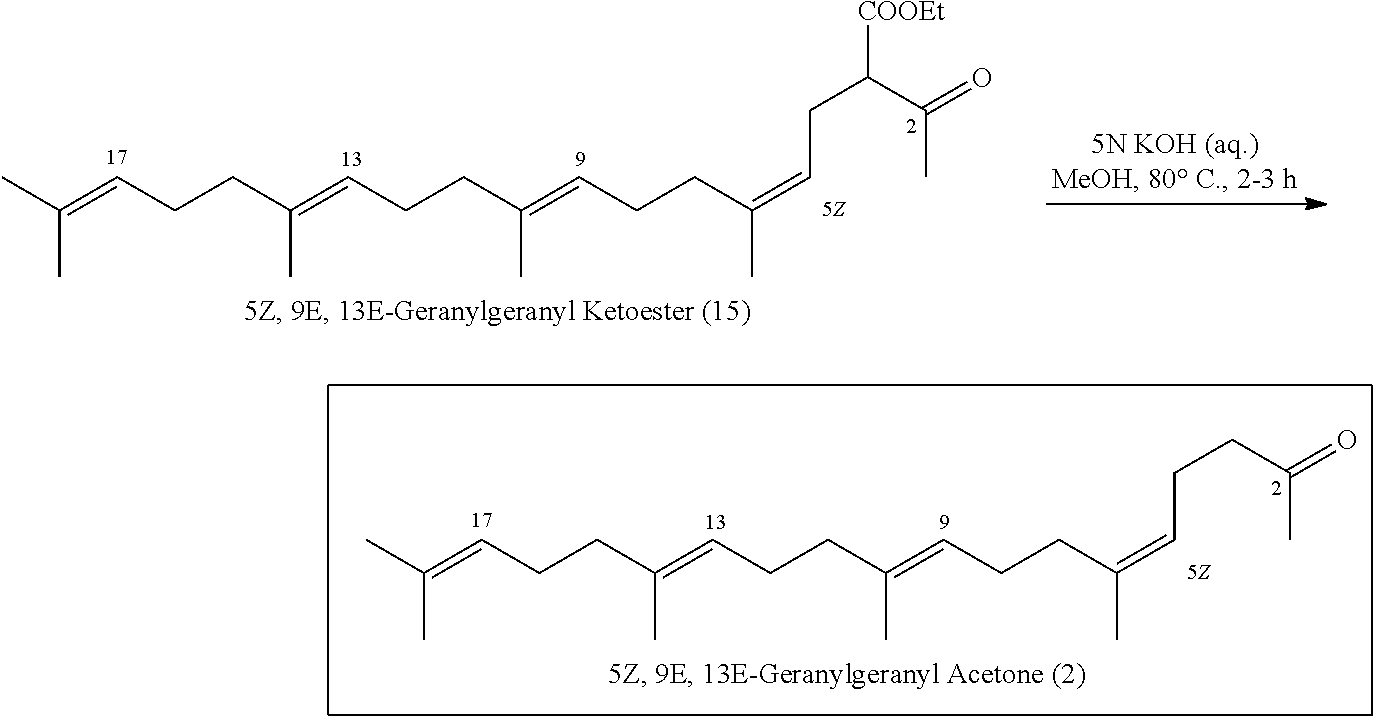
CC(=CCCC(=CCCC(=CCCC(C)=CCC([COOEt])C(=O)C)C)C)C.CC(=CCCC(=CCCC(=CCCC(C)=CCCC(=O)C)C)C)C
